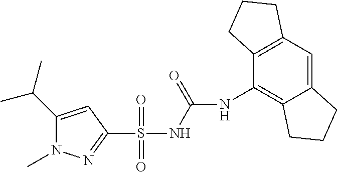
C1(C(C)C)=CC(S(NC(=O)NC2=C3C(=CC4=C2CCC4)CCC3)(=O)=O)=NN1C
